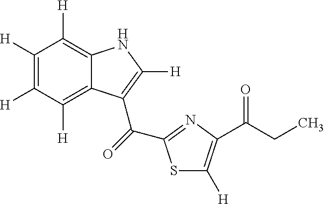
C1([H])=C([H])C([H])=C2C(=C1[H])NC([H])=C2C(=O)C1=NC(C(CC)=O)=C([H])S1
